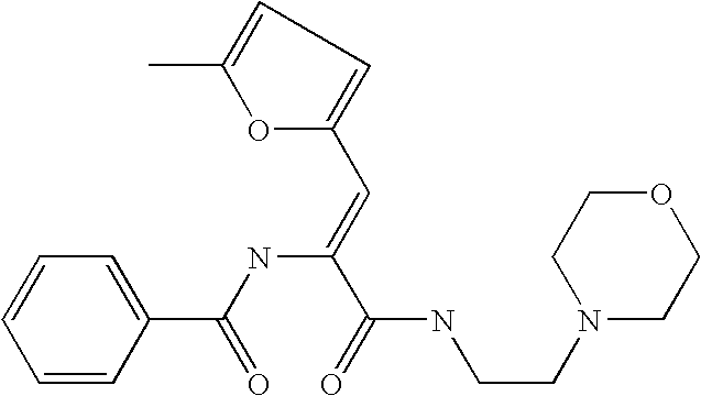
C1=CC(C(=O)NC(C(NCCN2CCOCC2)=O)=CC2=CC=C(C)O2)=CC=C1
